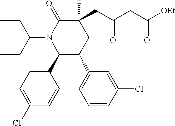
C1=C(Cl)C=CC(C2C(C3=CC=CC(Cl)=C3)CC(C)(CC(CC([OEt])=O)=O)C(=O)N2C(CC)CC)=C1
